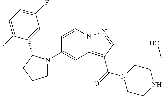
C1(N2CCCC2C2=CC(F)=CC=C2F)=CC2=C(C(=O)N3CCNC(CO)C3)C=NN2C=C1
